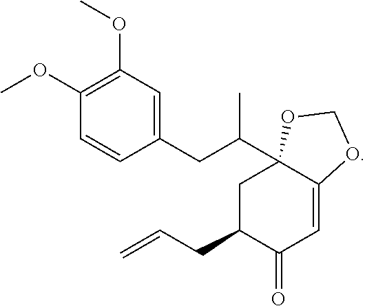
C1(CC(C23CC(CC=C)C(=O)C=C2OCO3)C)=CC(OC)=C(OC)C=C1
